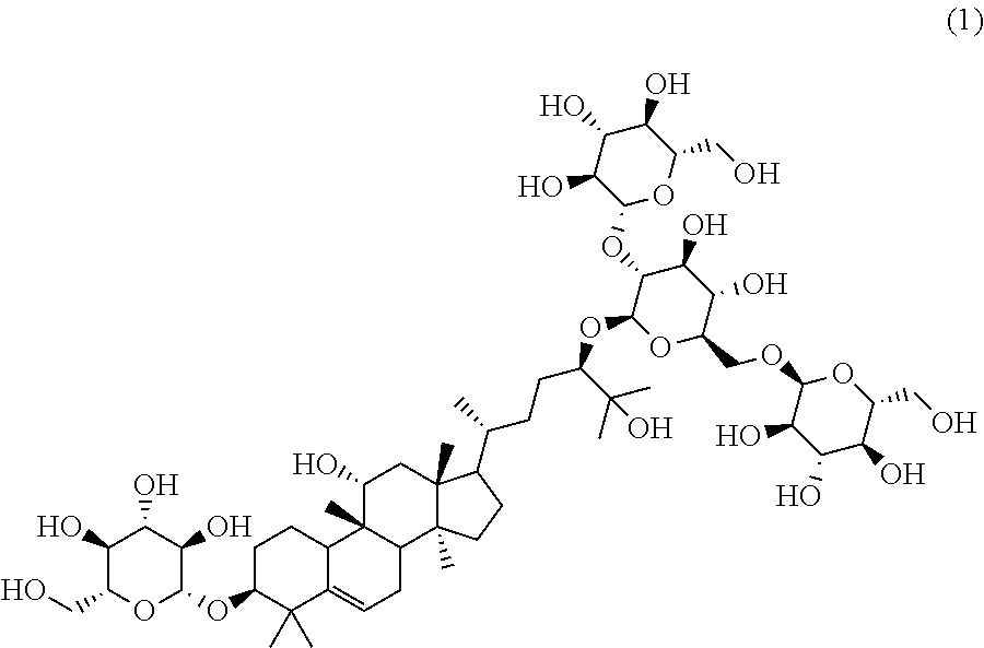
C1(O)C(CO)OC(OC2C(C)(C)C3=CCC4C(C)(C3CC2)C(O)CC2(C)C4(C)CCC2C(C)CCC(OC2OC(COC3C(O)C(O)C(O)C(CO)O3)C(O)C(O)C2OC2OC(CO)C(O)C(O)C2O)C(C)(C)O)C(O)C1O
